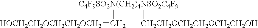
[HOCH2CH2OCH2CH2OCH2]C[C4F9SO2N(CH2)4NSO2C4F9][CH2CH2OCH2CH2OCH2CH2OH]
